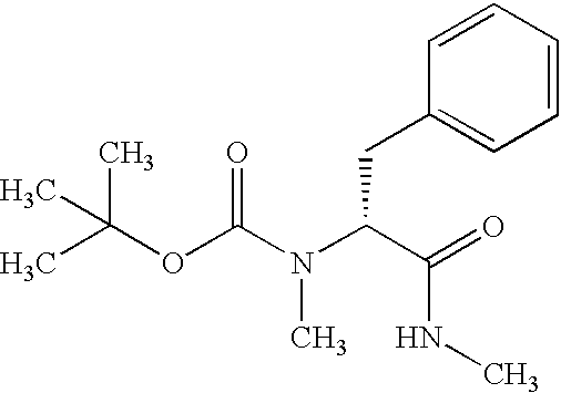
CC(OC(N(C(C(=O)NC)CC1=CC=CC=C1)C)=O)(C)C
